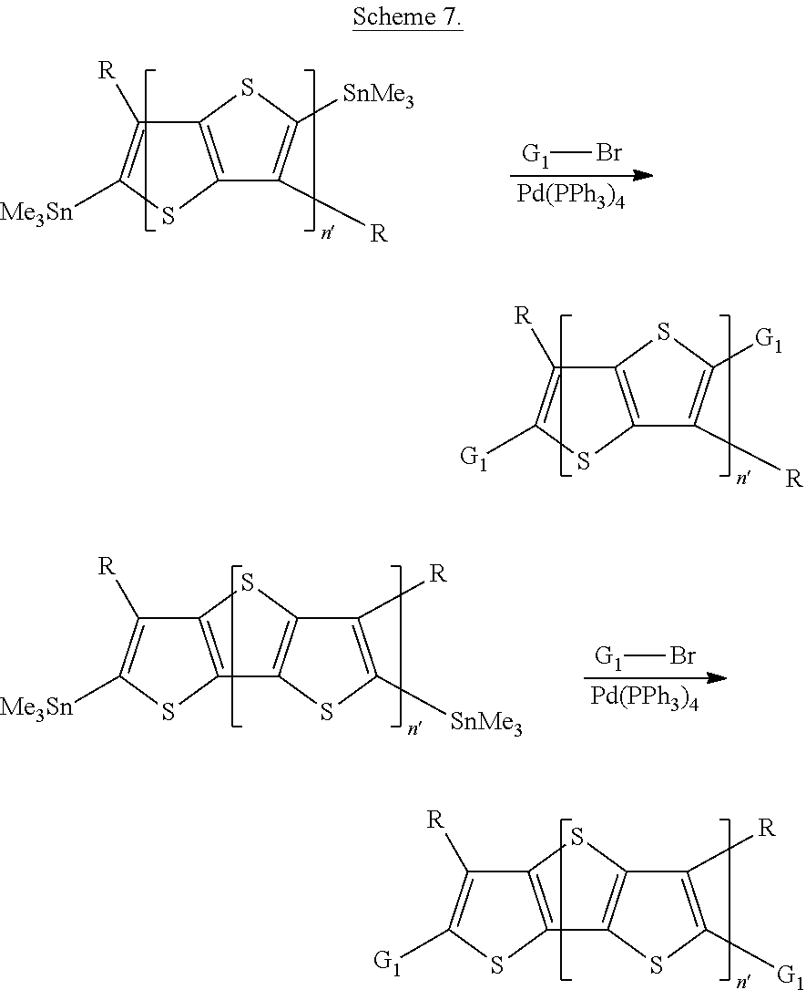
C12=C(SC([G1])=C1[R])C([R])=C([G1])S2.C12=C(SC([G1])=C1[R])C1=C(S2)C([R])=C([G1])S1.C12=C(SC([Me3Sn])=C1[R])C([R])=C([SnMe3])S2.[G1]Br.[Pd(PPh3)4].C12=C(SC([Me3Sn])=C1[R])C1=C(S2)C([R])=C([SnMe3])S1.[G1]Br.[Pd(PPh3)4]
